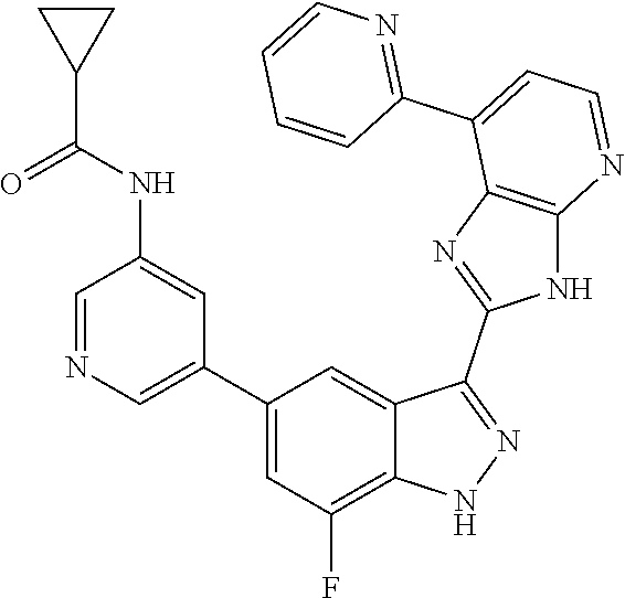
C1=NC=C(C2=CC(F)=C3C(=C2)C(C2=NC4=C(N2)N=CC=C4C2=NC=CC=C2)=NN3)C=C1NC(C1CC1)=O
